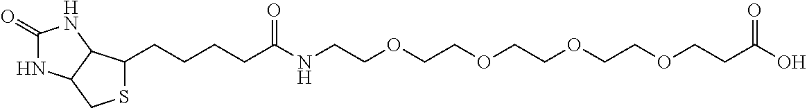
C1(=O)NC2C(N1)C(CCCCC(NCCOCCOCCOCCOCCC(O)=O)=O)SC2
